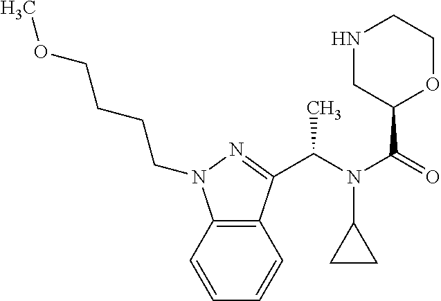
C(N(C(=O)C1OCCNC1)C1CC1)(C)C1=NN(CCCCOC)C2=C1C=CC=C2
